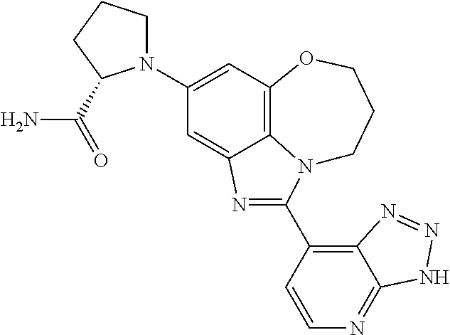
C1(N2CCCC2C(=O)N)=CC2=C3C(=C1)N=C(C1=C4C(=NC=C1)NN=N4)N3CCCO2
